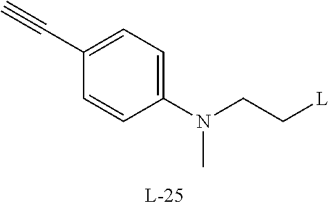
C#CC1=CC=C(N(CC[L])C)C=C1
